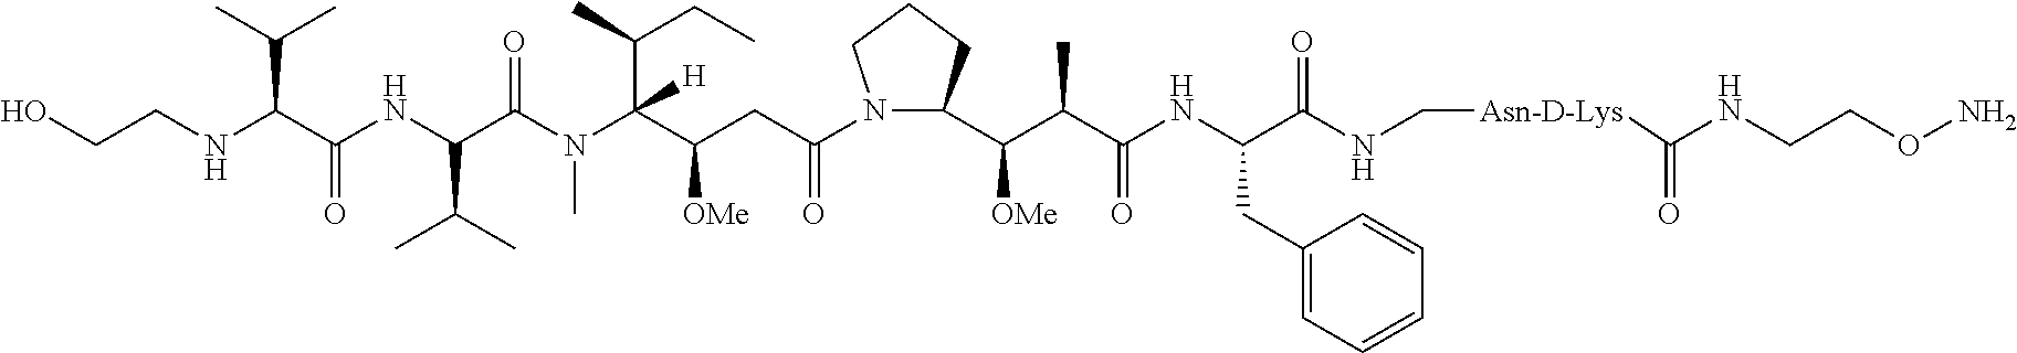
OCCNC(C(NC(C(N(C(C(CC(N1C(C(C(C(NC(C(NC[Asn-D-Lys]C(NCCON)=O)=O)CC2=CC=CC=C2)=O)C)[OMe])CCC1)=O)[OMe])(C(C)CC)[H])C)=O)C(C)C)=O)C(C)C
